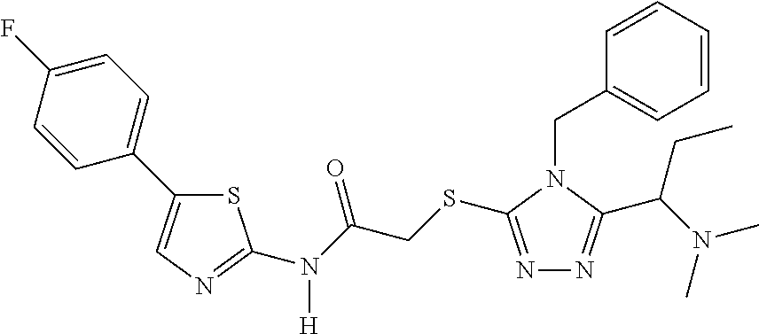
C1(C2=CC=C(F)C=C2)=CN=C(N([H])C(=O)CSC2=NN=C(C(CC)N(C)C)N2CC2=CC=CC=C2)S1
